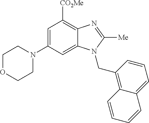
C1=C(N2CCOCC2)C=C2C(=C1[CO2Me])N=C([Me])N2CC1=C2C(=CC=C1)C=CC=C2
